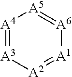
[A4]1=[A3][A2]=[A1][A6]=[A5]1
